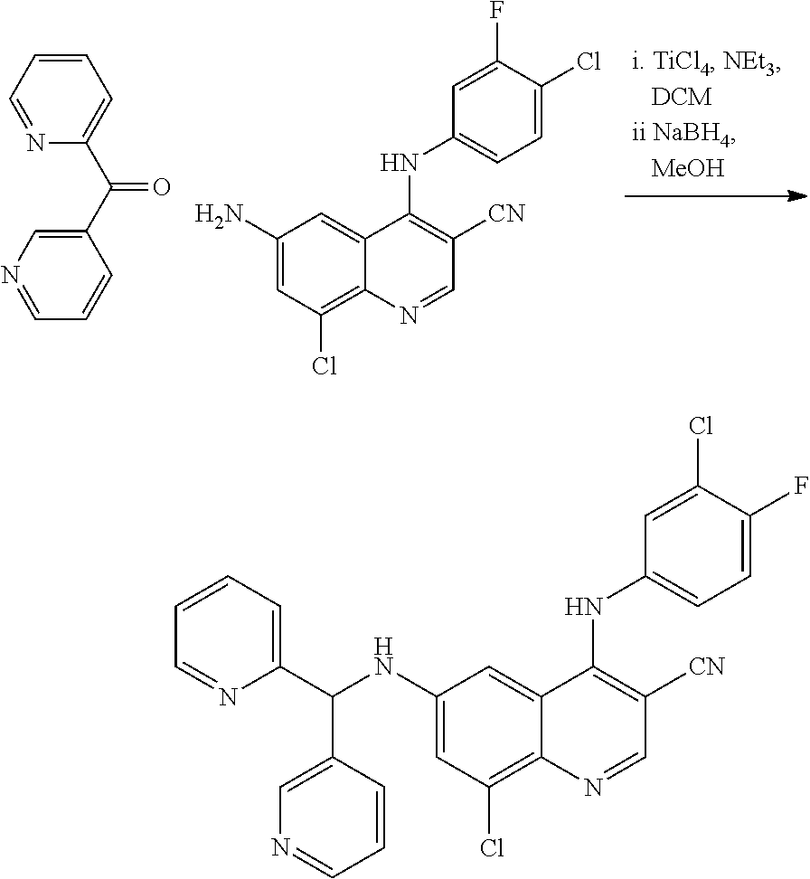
C1(N)=CC(Cl)=C2C(=C1)C(NC1=CC=C(Cl)C(F)=C1)=C([CN])C=N2.C1=CC=NC(C(C2=CN=CC=C2)=O)=C1.C1(NC(C2=CC=CC=N2)C2=CN=CC=C2)=CC(Cl)=C2C(=C1)C(NC1=CC=C(F)C(Cl)=C1)=C([CN])C=N2
